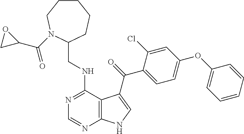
C1=CC=CC(OC2=CC=C(C(=O)C3=CNC4=C3C(NCC3CCCCCN3C(C3CO3)=O)=NC=N4)C(Cl)=C2)=C1
